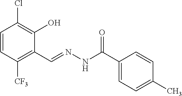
C1=CC([CF3])=C(C=NNC(C2=CC=C(C)C=C2)=O)C(O)=C1Cl
